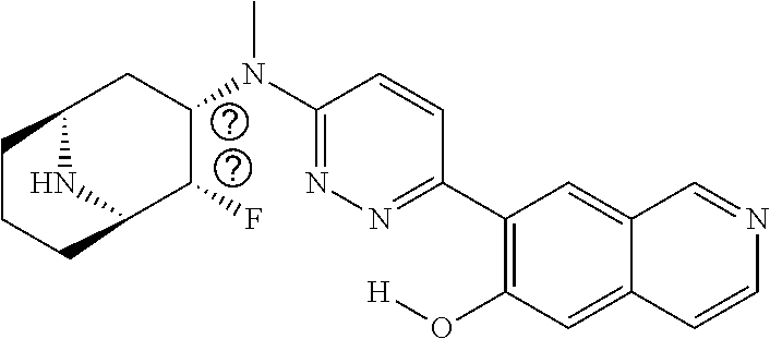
C1(C2=NN=C(N(C3CC4NC(C3F)CCC4)C)C=C2)=C(O[H])C=C2C(=C1)C=NC=C2
